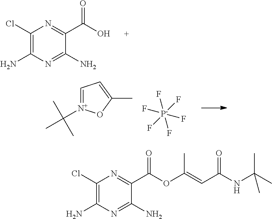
C1(Cl)=C(N)N=C(N)C(C(O)=O)=N1.C1=[N+](C(C)(C)C)OC(C)=C1.[P-](F)(F)(F)(F)(F)F.C1(Cl)=C(N)N=C(N)C(C(OC(=CC(NC(C)(C)C)=O)C)=O)=N1
